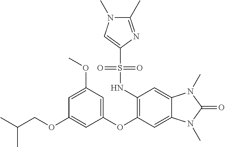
C1=C(OC)C=C(OC2=C(NS(C3=CN(C)C(C)=N3)(=O)=O)C=C3C(=C2)N(C)C(=O)N3C)C=C1OCC(C)C
